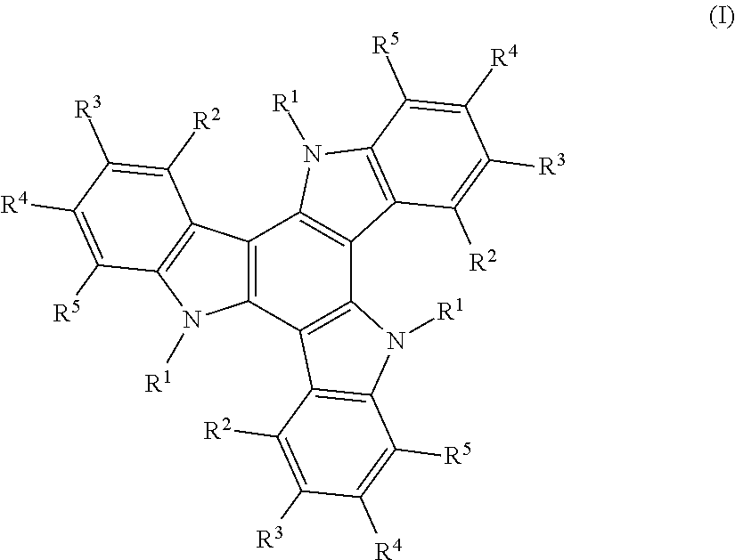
C12=C(C3=C(C4=C1N([R1])C1=C4C([R2])=C([R3])C([R4])=C1[R5])N([R1])C1=C3C([R2])=C([R3])C([R4])=C1[R5])N([R1])C1=C2C([R2])=C([R3])C([R4])=C1[R5]
